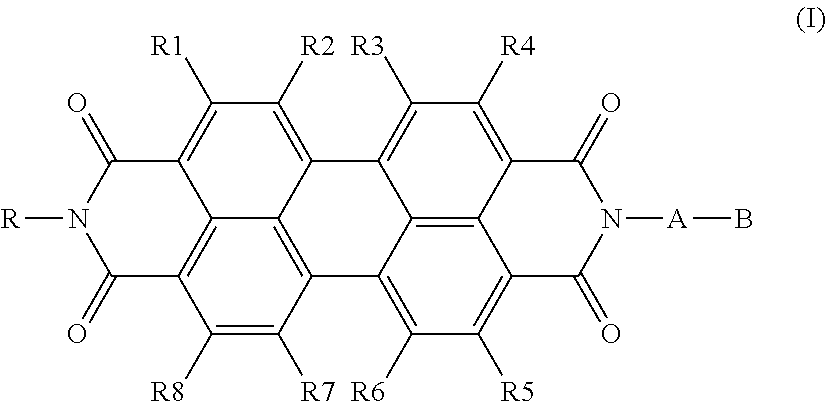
C12=C([R1])C([R2])=C3C4=C(C([R7])=C([R8])C(=C14)C(=O)N([R])C2=O)C1=C([R6])C([R5])=C2C4=C1C3=C([R3])C([R4])=C4C(=O)N([A]B)C2=O
